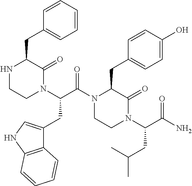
N1CCN(C(C(N2C(CC3=CC=C(O)C=C3)C(=O)N(C(C(N)=O)CC(C)C)CC2)=O)CC2=CNC3=C2C=CC=C3)C(=O)C1CC1=CC=CC=C1
